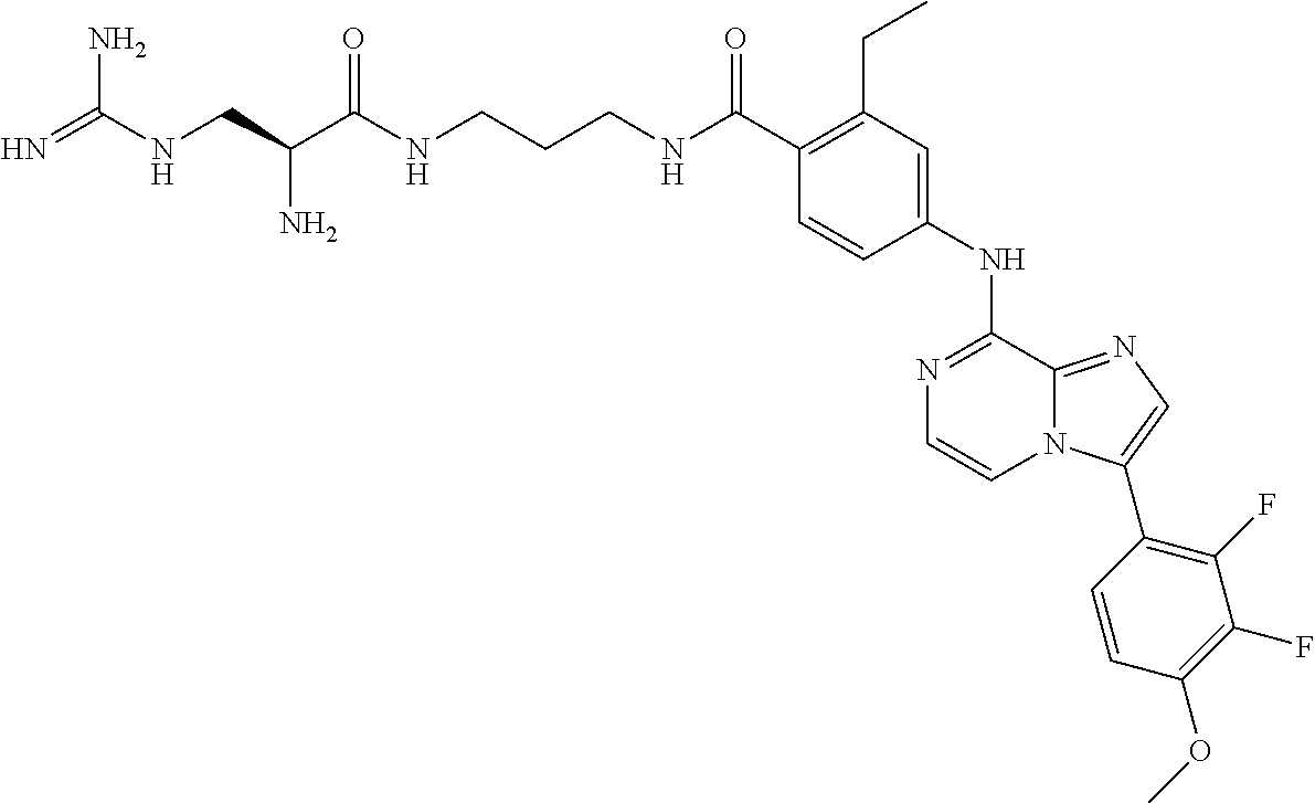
C1(C(NCCCNC(C(CNC(=N)N)N)=O)=O)=C(CC)C=C(NC2=NC=CN3C2=NC=C3C2=C(F)C(F)=C(OC)C=C2)C=C1
